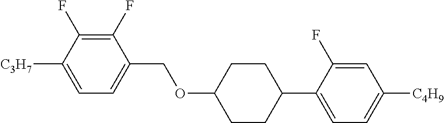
C1(F)=C(F)C([C3H7])=CC=C1COC1CCC(C2=CC=C([C4H9])C=C2F)CC1
